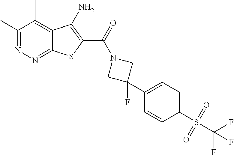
C1(C)=NN=C2C(=C1C)C(N)=C(C(=O)N1CC(F)(C3=CC=C(S(C(F)(F)F)(=O)=O)C=C3)C1)S2
